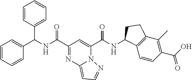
C(C1=NC2=CC=NN2C(C(NC2C3=C(C(C)=C(C(O)=O)C=C3)CC2)=O)=C1)(=O)NC(C1=CC=CC=C1)C1=CC=CC=C1
